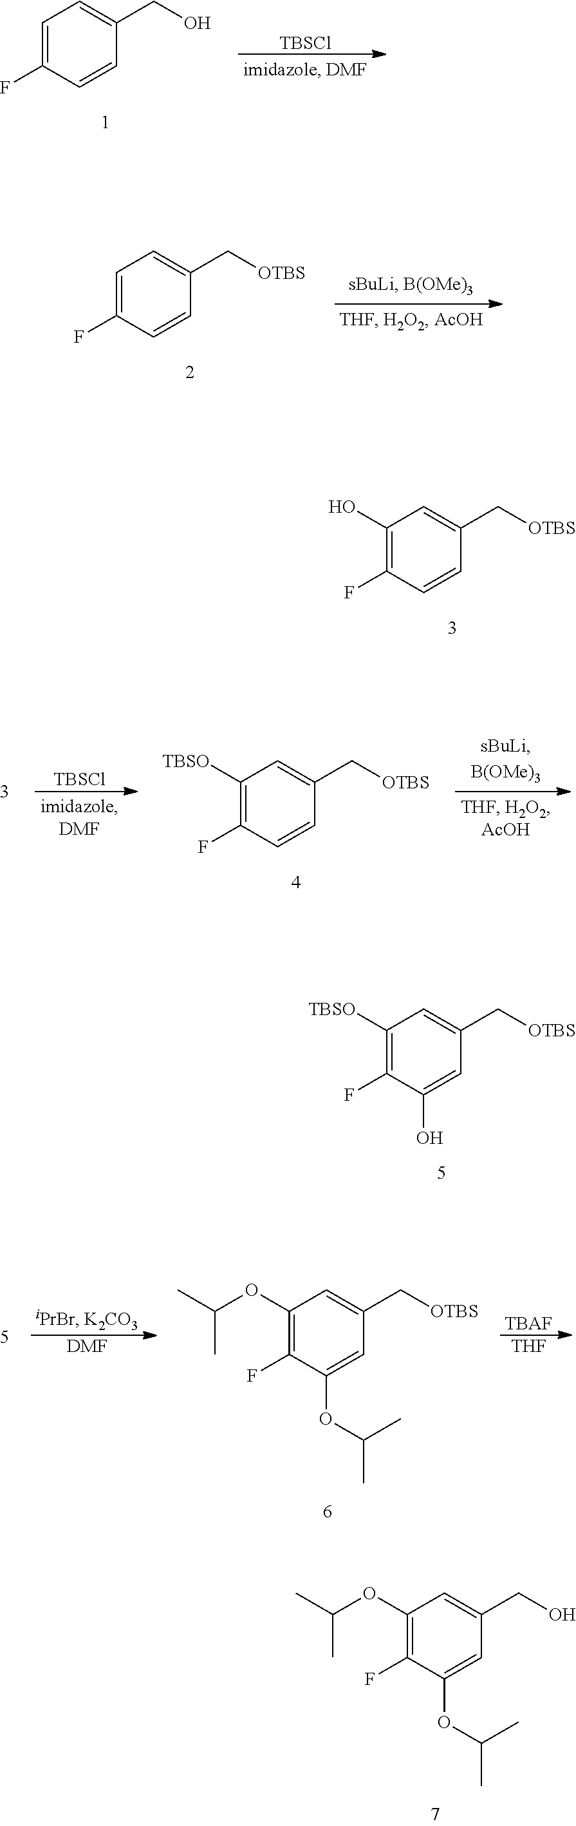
C1=C(F)C=CC(CO)=C1.[TBSCl].C1(O)=C(F)C=CC(C[OTBS])=C1.C1([TBSO])=C(F)C(O)=CC(C[OTBS])=C1.C1=C(F)C=CC(C[OTBS])=C1.C1([TBSO])=C(F)C=CC(C[OTBS])=C1.[TBSCl].C1(OC(C)C)=C(F)C(OC(C)C)=CC(CO)=C1.[DMF].C1(OC(C)C)=C(F)C(OC(C)C)=CC(C[OTBS])=C1.[THF].[TBAF]
